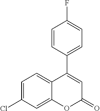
C1=C(Cl)C=C2C(=C1)C(C1=CC=C(F)C=C1)=CC(=O)O2
